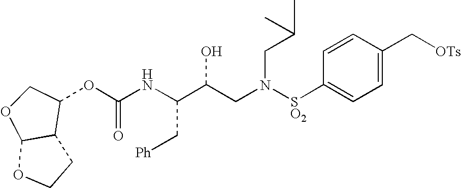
C(NC(C(CN([SO2]C1=CC=C(C[OTs])C=C1)CC(C)C)O)C[Ph])(=O)OC1C2C(OC1)OCC2
